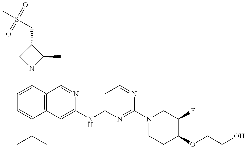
C1=C(N2C(C)C(CS(C)(=O)=O)C2)C2=C(C(C(C)C)=C1)C=C(NC1=CC=NC(N3CCC(OCCO)C(F)C3)=N1)N=C2
